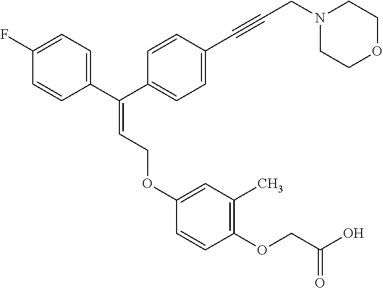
C1(F)=CC=C(C(C2=CC=C(C#CCN3CCOCC3)C=C2)=CCOC2=CC(C)=C(OCC(O)=O)C=C2)C=C1
